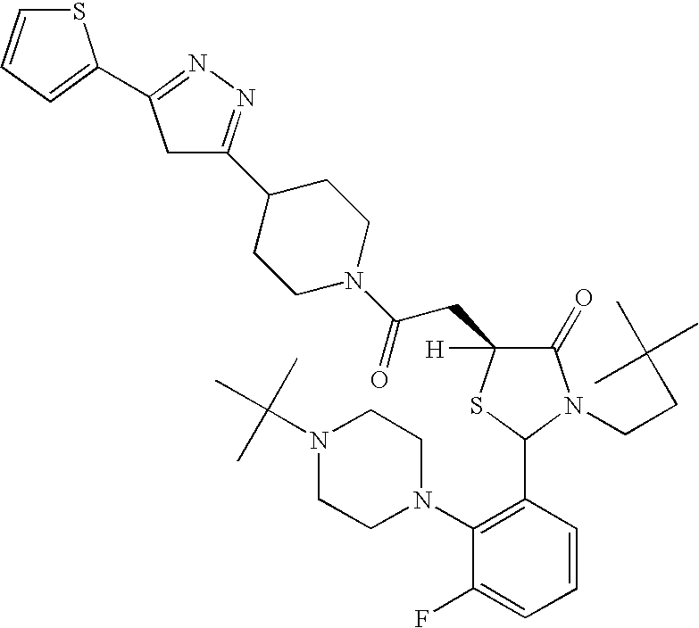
C1=CC(C2N(CCC(C)(C)C)C(=O)C(CC(N3CCC(C4=NN=C(C5=CC=CS5)C4)CC3)=O)([H])S2)=C(N2CCN(C(C)(C)C)CC2)C(F)=C1
